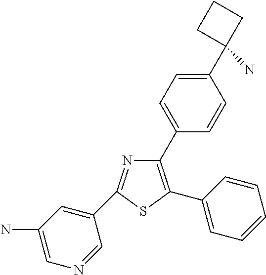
N1=C(C2=CC(N)=CN=C2)SC(C2=CC=CC=C2)=C1C1=CC=C(C2(N)CCC2)C=C1
